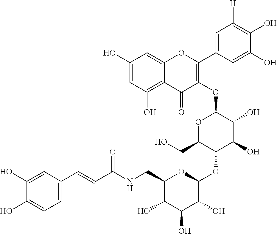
C1(O)=CC(O)=C2C(=C1)OC(C1=CC([H])=C(O)C(O)=C1)=C(OC1OC(CO)C(OC3C(O)C(O)C(O)C(CNC(C=CC4=CC=C(O)C(O)=C4)=O)O3)C(O)C1O)C2=O
